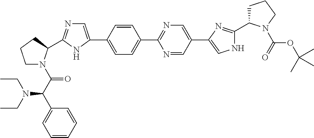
C1=CC(C2=CN=C(C3N(C(C(C4=CC=CC=C4)N(CC)CC)=O)CCC3)N2)=CC=C1C1=NC=C(C2=CNC(C3CCCN3C(=O)OC(C)(C)C)=N2)C=N1
